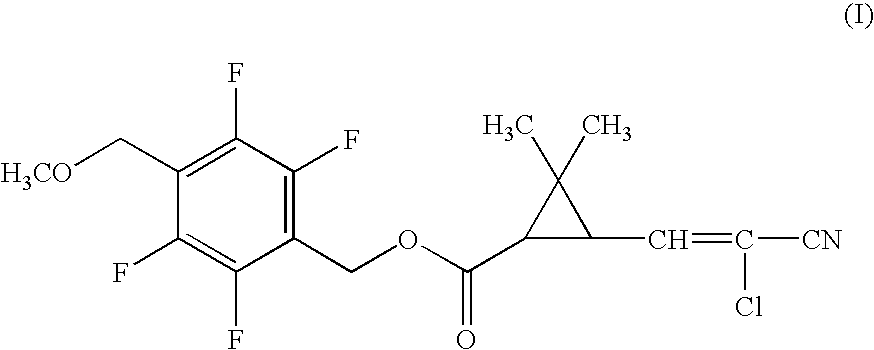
C1(C[H3CO])=C(F)C(F)=C(COC(C2C(C=C([CN])Cl)C2(C)C)=O)C(F)=C1F
